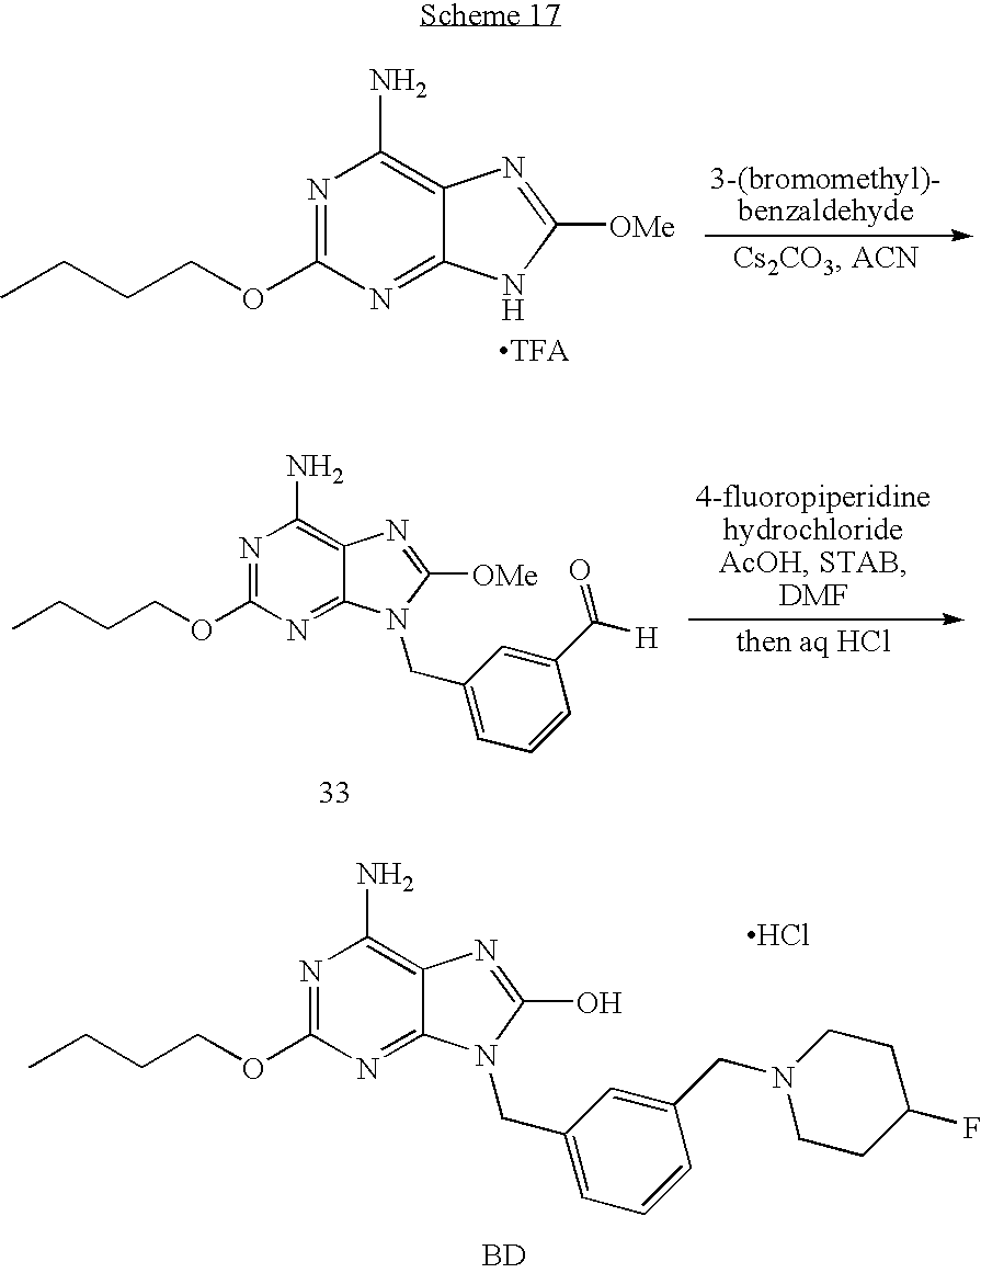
N1=C(OCCCC)N=C2C(=C1N)N=C([OMe])N2.N1=C(OCCCC)N=C2C(=C1N)N=C([OMe])N2CC1=CC=CC(C(=O)[H])=C1.N1=C(OCCCC)N=C2C(=C1N)N=C(O)N2CC1=CC=CC(CN2CCC(F)CC2)=C1.[BD].Cl
